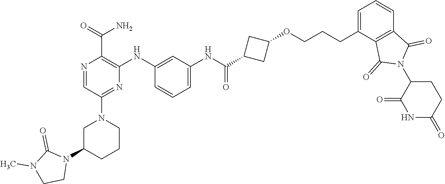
C1C(N2C(=O)N(C)CC2)CCCN1C1=NC(NC2=CC(NC(C3CC(OCCCC4=CC=CC5=C4C(=O)N(C4C(=O)NC(=O)CC4)C5=O)C3)=O)=CC=C2)=C(C(=O)N)N=C1
